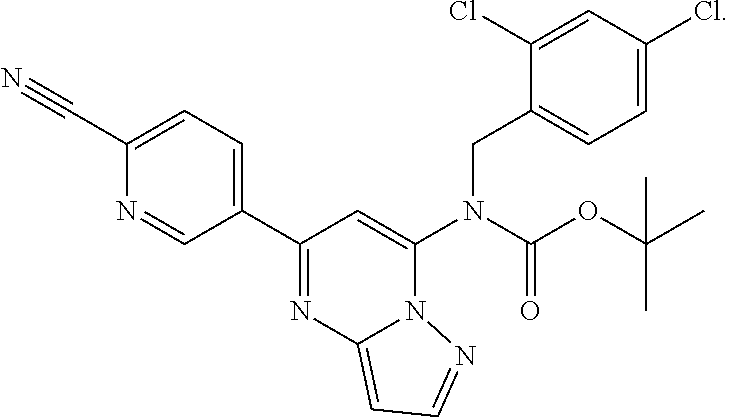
C1(C2=CC=C(C#N)N=C2)=NC2=CC=NN2C(N(CC2=CC=C(Cl)C=C2Cl)C(OC(C)(C)C)=O)=C1
